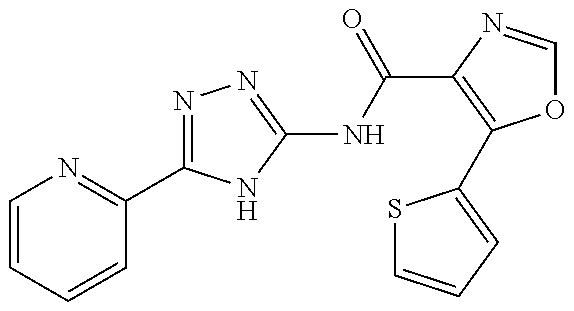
C1=CC=CC(C2=NN=C(NC(=O)C3=C(C4=CC=CS4)OC=N3)N2)=N1
